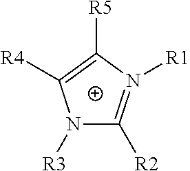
N1([R3])C([R2])=N([R1])C([R5])=C1[R4]
